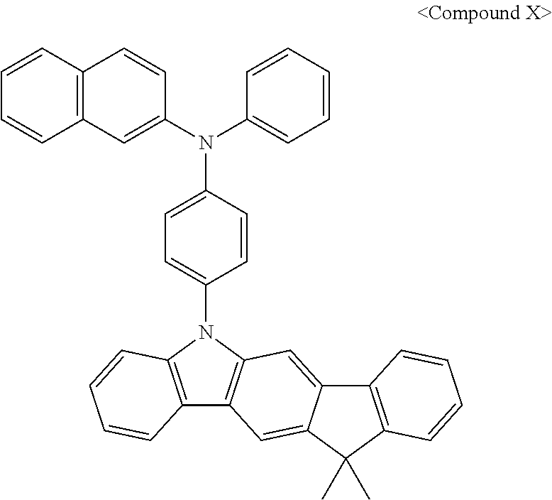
C1=CC2=C(C=C1)C=C(N(C1=CC=CC=C1)C1=CC=C(N3C4=C(C5=C3C=CC=C5)C=C3C(=C4)C4=C(C3(C)C)C=CC=C4)C=C1)C=C2
